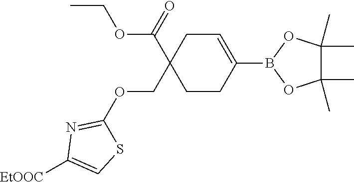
C1=C(B2OC(C)(C)C(C)(C)O2)CCC(C(=O)OCC)(COC2=NC([EtOOC])=CS2)C1
